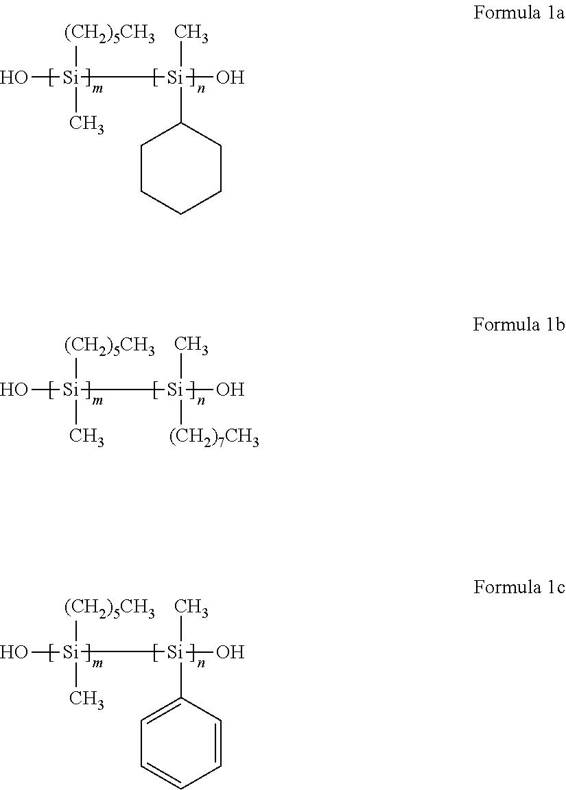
C1CCCCC1[Si](C)(O)[Si](O)([(CH2)5CH3])C.[(CH2)7CH3][Si](C)(O)[Si](O)([(CH2)5CH3])C.C1=C([Si](C)(O)[Si](O)([(CH2)5CH3])C)C=CC=C1
